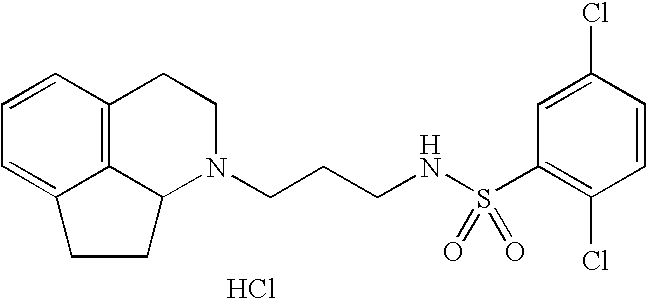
C12=C3C=CC=C1CCC2N(CCCNS(C1=C(Cl)C=CC(Cl)=C1)(=O)=O)CC3.Cl
